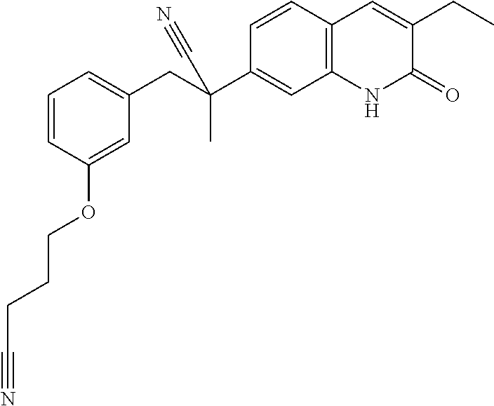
C1=CC2=C(C=C1C(CC1=CC=CC(OCCCC#N)=C1)(C#N)C)NC(=O)C(CC)=C2
